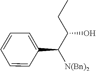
C1(C(C(CC)O)[N(Bn)2])=CC=CC=C1
